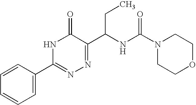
N1C(=O)C(C(NC(N2CCOCC2)=O)CC)=NN=C1C1=CC=CC=C1
